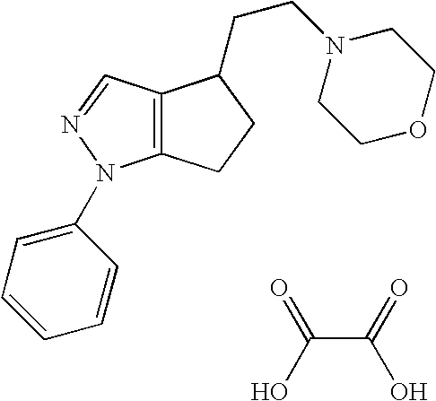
C12=C(N(C3=CC=CC=C3)N=C1)CCC2CCN1CCOCC1.C(C(=O)O)(O)=O
